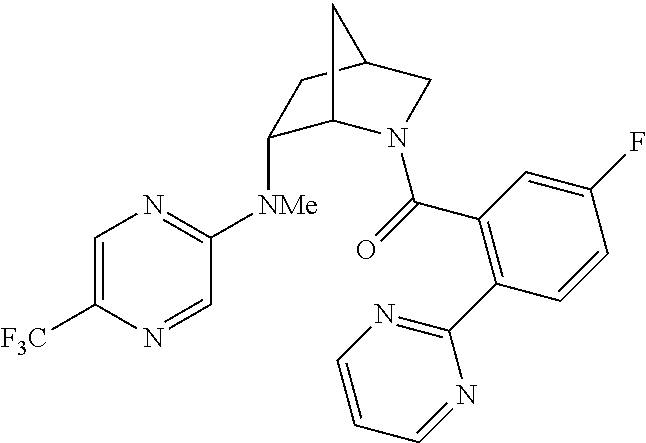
C1([NMe]C2=NC=C([F3C])N=C2)C2N(C(=O)C3=C(C4=NC=CC=N4)C=CC(F)=C3)CC(C1)C2
